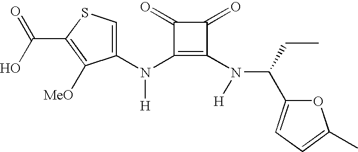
C1(N(C2=C(N([H])C(C3=CC=C(C)O3)CC)C(=O)C2=O)[H])=CSC(C(O)=O)=C1[MeO]
